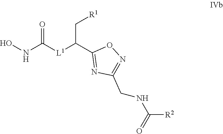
ONC([L1]C(C1=NC(CNC([R2])=O)=NO1)C[R1])=O
